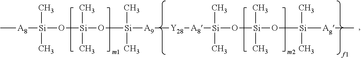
C[A8][Si](O[Si](O[Si]([A9][Y28][A8][Si](O[Si](O[Si]([Ag]C)(C)C)(C)C)(C)C)(C)C)(C)C)(C)C
